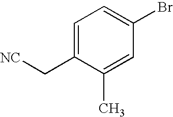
C1=C(C[NC])C(C)=CC(Br)=C1
